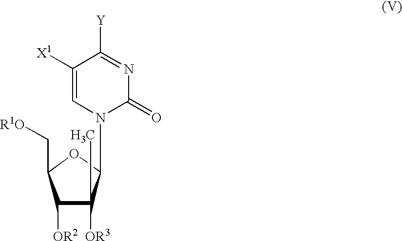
C1([OR2])C([OR3])(C)C(N2C(=O)N=C([Y])C([X1])=C2)OC1C[R1O]
